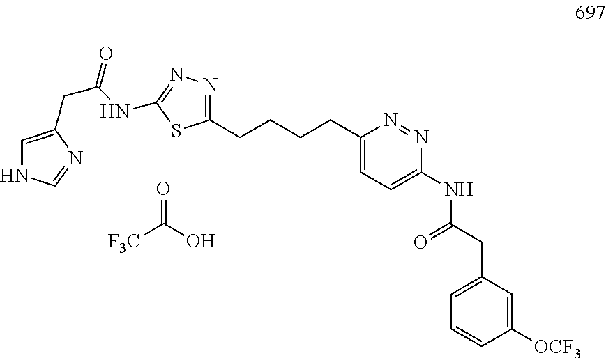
C(C(NC1=NN=C(CCCCC2=CC=C(NC(CC3=CC=CC([OCF3])=C3)=O)N=N2)S1)=O)C1=CNC=N1.[F3C]C(O)=O
